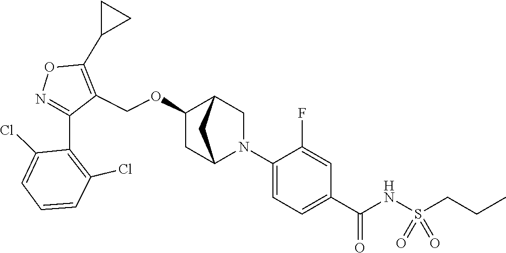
N1=C(C2=C(Cl)C=CC=C2Cl)C(COC2CC3N(C4=CC=C(C(NS(CCC)(=O)=O)=O)C=C4F)CC2C3)=C(C2CC2)O1
